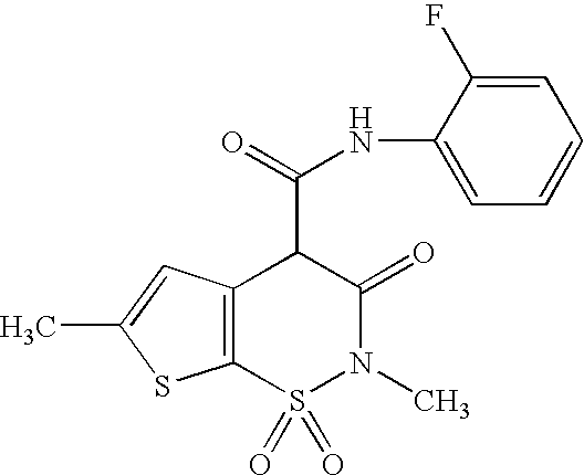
C12=C(S(=O)(=O)N(C)C(=O)C1C(=O)NC1=CC=CC=C1F)SC(C)=C2
